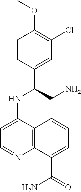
C1=CC(C(CN)NC2=CC=NC3=C2C=CC=C3C(=O)N)=CC(Cl)=C1OC
